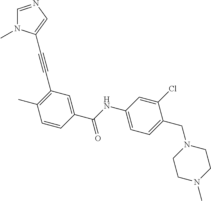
C1=NC=C(C#CC2=C(C)C=CC(C(NC3=CC=C(CN4CCN(C)CC4)C(Cl)=C3)=O)=C2)N1C
